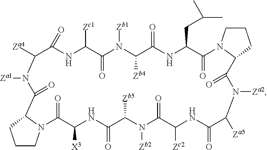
C12CCCN1C(=O)C([X3])NC(=O)C([Zb5])N([Zb2])C(=O)C([Zc2])NC(=O)C([Za5])N([Za2])C(=O)C1N(CCC1)C(=O)C(CC(C)C)NC(=O)C([Zb4])N([Zb1])C(=O)C([Zc1])NC(=O)C([Za4])N([Za1])C2=O
